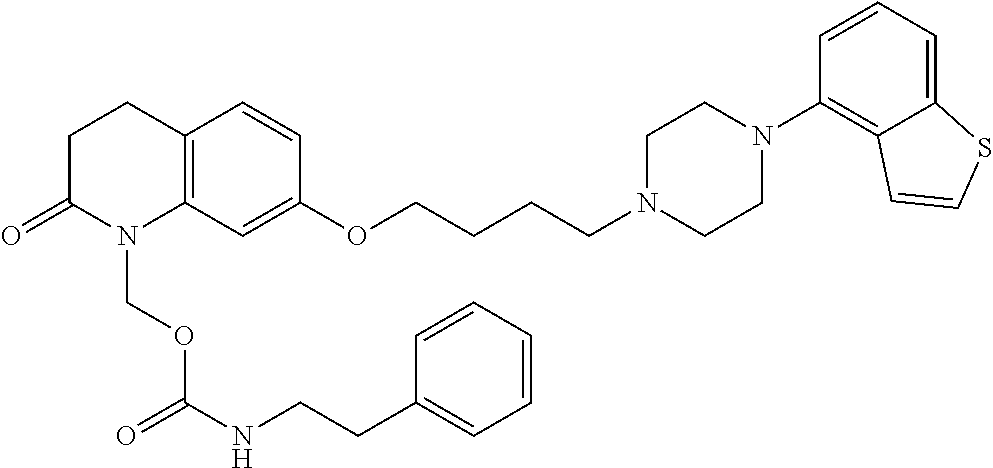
C1C(=O)N(COC(NCCC2=CC=CC=C2)=O)C2=C(C1)C=CC(OCCCCN1CCN(C3=C4C(=CC=C3)SC=C4)CC1)=C2
